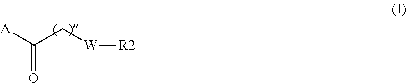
[A]C(C[W][R2])=O
